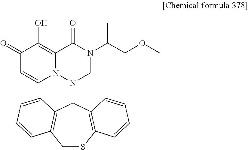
C12=C(O)C(=O)C=CN1N(C1C3=C(CSC4=C1C=CC=C4)C=CC=C3)CN(C(COC)C)C2=O
